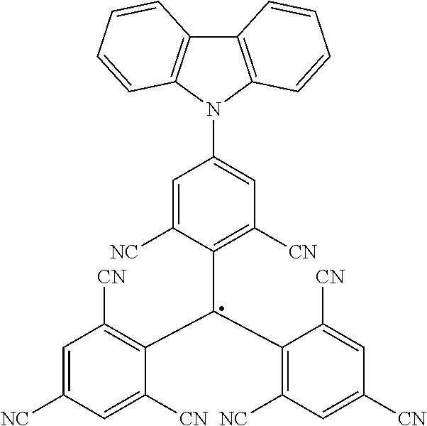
C12=C(N(C3=CC([CN])=C(C(C4=C([NC])C=C([CN])C=C4[CN])C4=C([CN])C=C([NC])C=C4[CN])C([NC])=C3)C3=C1C=CC=C3)C=CC=C2
